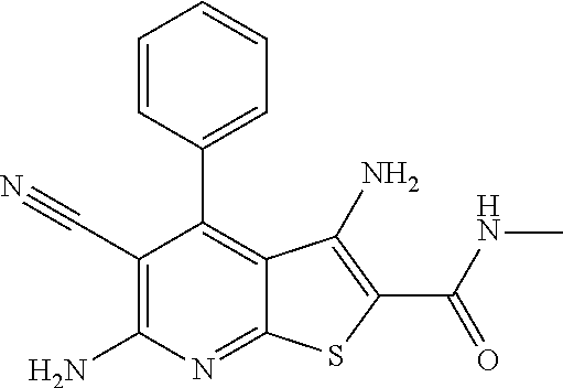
C1=CC(C2=C3C(=NC(N)=C2C#N)SC(C(=O)NC)=C3N)=CC=C1
